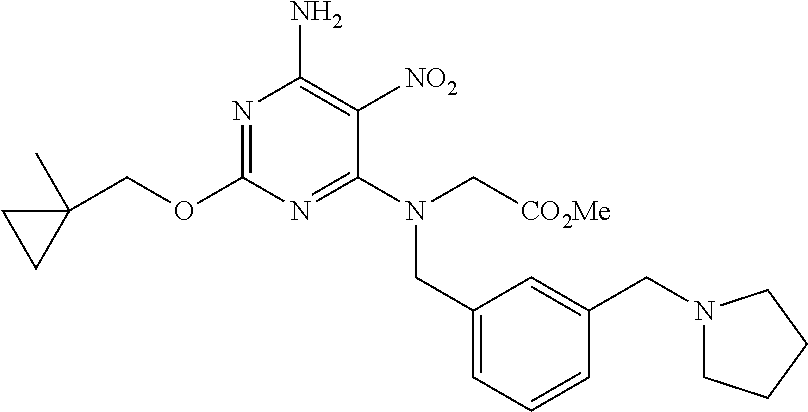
N1=C(OCC2(C)CC2)N=C(N(C[CO2Me])CC2=CC=CC(CN3CCCC3)=C2)C([NO2])=C1N
